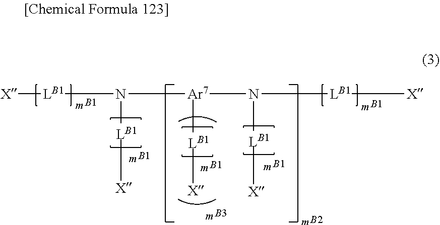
[LB1]([X])N([Ar7](N([LB1][X])[LB1][X])[LB1][X])[LB1][X].[m].[B1].[m].[B3].[m].[B1].[m].[B1].[B2].[m].[B1].[m].[B1]
